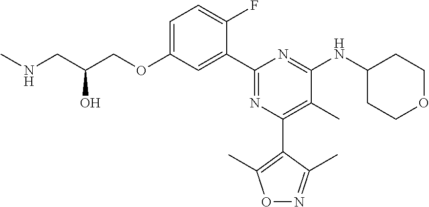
C1=C(OCC(CNC)O)C=C(C2=NC(C3=C(C)ON=C3C)=C(C)C(NC3CCOCC3)=N2)C(F)=C1
